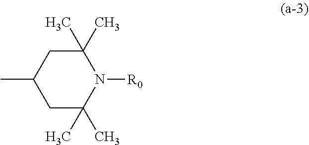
CC1CC(C)(C)N([R0])C(C)(C)C1
